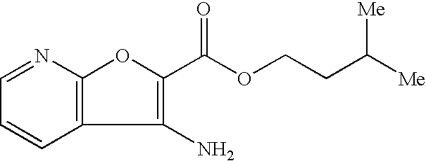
C12=C(N=CC=C1)OC(C(OCCC([Me])[Me])=O)=C2N
